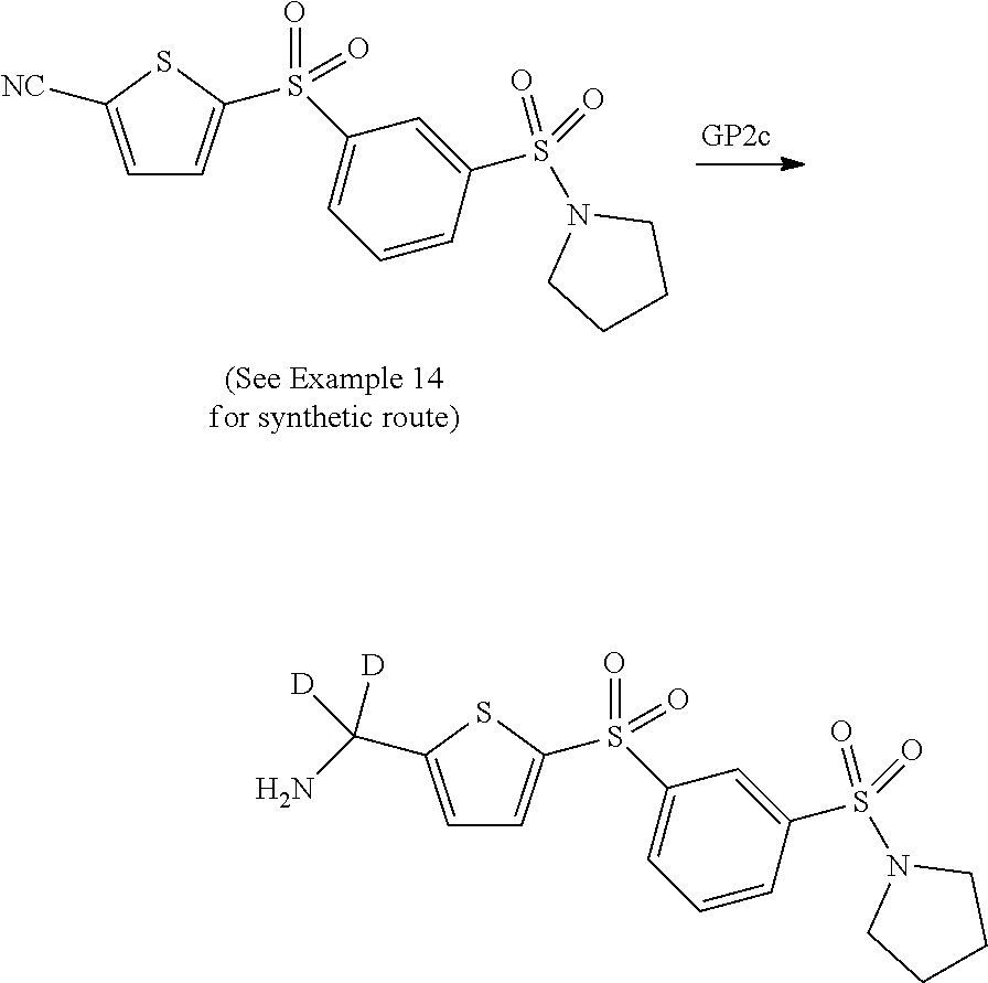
C1=C([NC])SC(S(C2=CC=CC(S(=O)(=O)N3CCCC3)=C2)(=O)=O)=C1.C1=C(C(N)([D])[D])SC(S(C2=CC=CC(S(=O)(=O)N3CCCC3)=C2)(=O)=O)=C1
